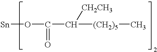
[Sn]OC(C([CH2CH3])[(CH2)5]C)=O
